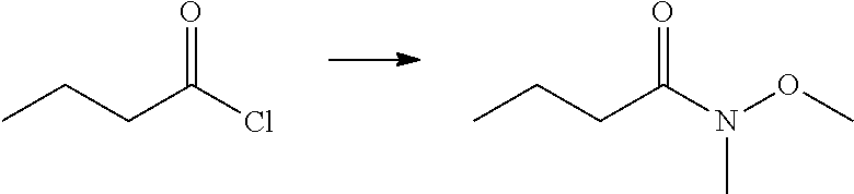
CCCC(Cl)=O.CCCC(N(OC)C)=O
